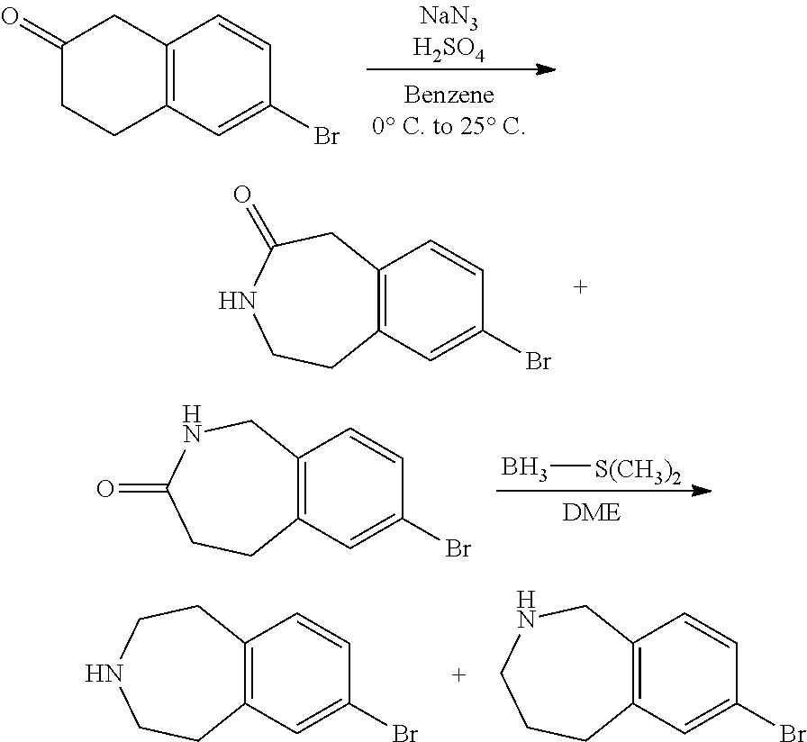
C1(=O)CCC2=C(C1)C=CC(Br)=C2.C12=C(C=CC(Br)=C1)CC(=O)NCC2.B[S(CH3)2].C12=C(C=CC(Br)=C1)CNC(=O)CC2.C12=C(C=CC(Br)=C1)CCNCC2.C12=C(C=CC(Br)=C1)CNCCC2
